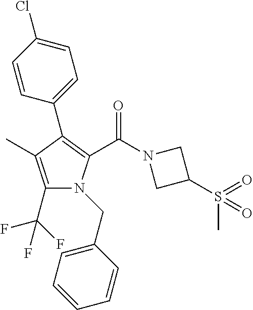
C1(C2=C(C(=O)N3CC(S(C)(=O)=O)C3)N(CC3=CC=CC=C3)C(C(F)(F)F)=C2C)=CC=C(Cl)C=C1
